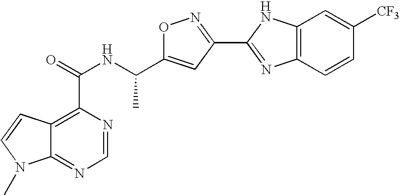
C12=NC=NC(C(NC(C3=CC(C4=NC5=C(N4)C=C([CF3])C=C5)=NO3)C)=O)=C1C=CN2C
